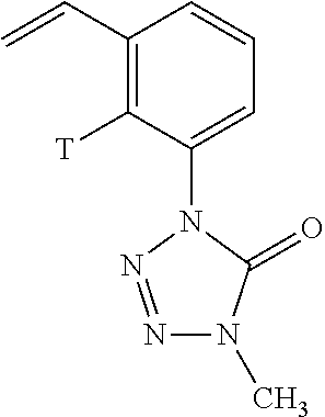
N1=NN(C2=CC=CC(C=C)=C2[T])C(=O)N1C
